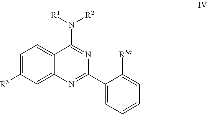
C1=C2C(=CC=C1[R3])C(N([R1])[R2])=NC(C1=CC=CC=C1[R5a])=N2
